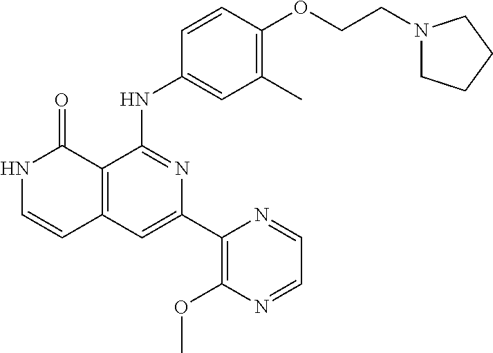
C1=CC(NC2=NC(C3=C(OC)N=CC=N3)=CC3=C2C(=O)NC=C3)=CC(C)=C1OCCN1CCCC1
